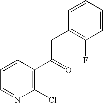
C1=NC(Cl)=C(C(=O)CC2=C(F)C=CC=C2)C=C1
